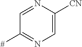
C1=NC([CN])=CN=C1[#]
